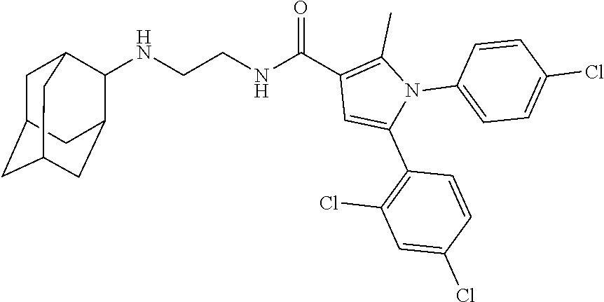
N(CCNC(C1=C(C)N(C2=CC=C(Cl)C=C2)C(C2=C(Cl)C=C(Cl)C=C2)=C1)=O)C1C2CC3CC(CC1C3)C2
